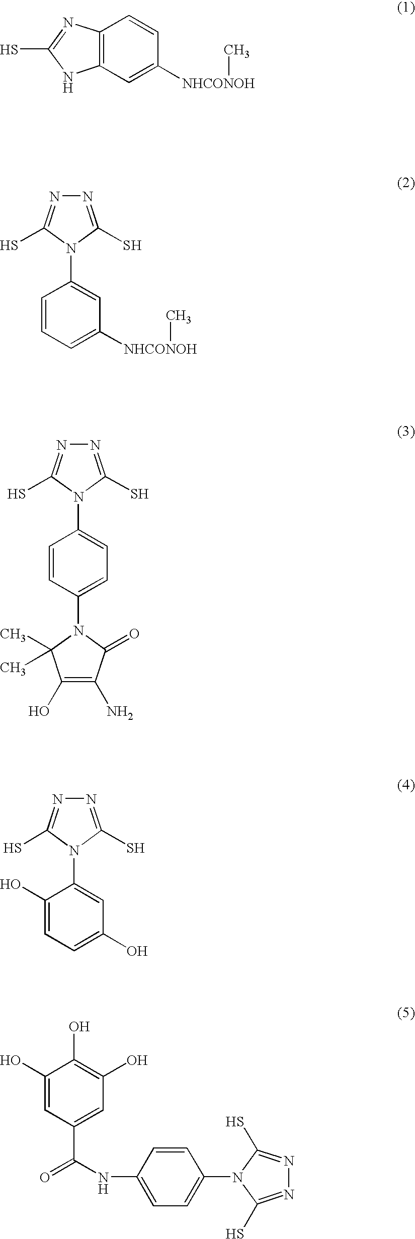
C12=C(C=C([NHCONOH]C)C=C1)NC(S)=N2.C1=CC=C([NHCONOH]C)C=C1N1C(S)=NN=C1S.C1=CC(N2C(=O)C(N)=C(O)C2(C)C)=CC=C1N1C(S)=NN=C1S.C1(O)=CC=C(O)C=C1N1C(S)=NN=C1S.C1(O)=CC(C(=O)NC2=CC=C(N3C(S)=NN=C3S)C=C2)=CC(O)=C1O
